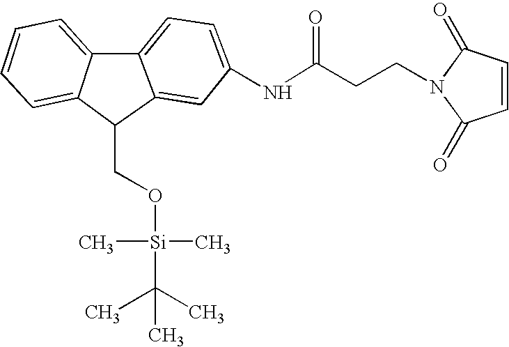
C12=CC=CC=C1C(CO[Si](C)(C)C(C)(C)C)C1=CC(NC(CCN3C(=O)C=CC3=O)=O)=CC=C21
